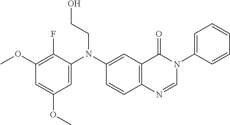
C1(OC)=C(F)C(N(CCO)C2=CC3=C(C=C2)N=CN(C2=CC=CC=C2)C3=O)=CC(OC)=C1
